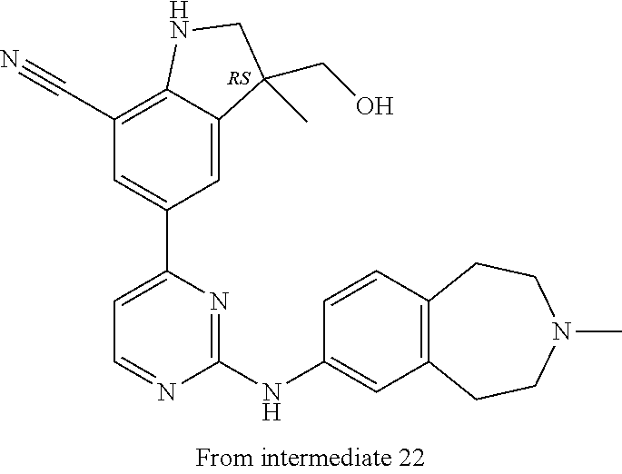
C1(NC2=CC3=C(C=C2)CCN(C)CC3)=NC(C2=CC(C#N)=C3C(=C2)C(CO)(C)CN3)=CC=N1
